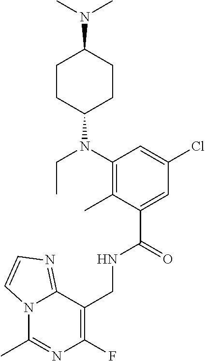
C1(CNC(C2=CC(Cl)=CC(N(C3CCC(N(C)C)CC3)CC)=C2C)=O)=C(F)N=C(C)N2C1=NC=C2
